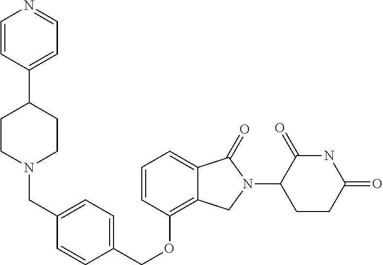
C12=CC=CC(OCC3=CC=C(CN4CCC(C5=CC=NC=C5)CC4)C=C3)=C1CN(C1C(=O)NC(=O)CC1)C2=O
